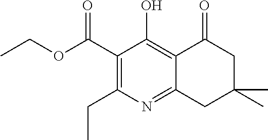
C1(C(=O)OCC)=C(CC)N=C2C(=C1O)C(=O)CC(C)(C)C2
